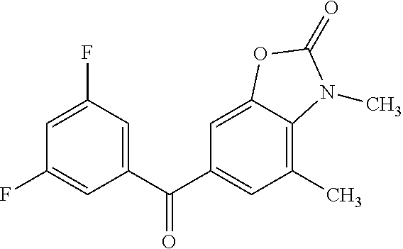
C1(F)=CC(C(C2=CC(C)=C3C(=C2)OC(=O)N3C)=O)=CC(F)=C1
